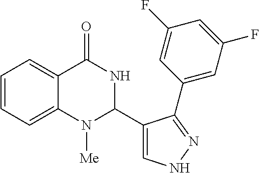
C1=CC=C2C(=C1)C(=O)NC(C1=CNN=C1C1=CC(F)=CC(F)=C1)N2[Me]
